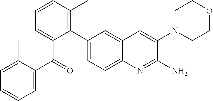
C1(C(=O)C2=CC=CC(C)=C2C2=CC=C3C(=C2)C=C(N2CCOCC2)C(N)=N3)=CC=CC=C1C
